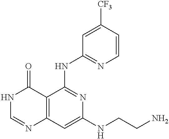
C12=C(C=C(NCCN)N=C1NC1=NC=CC([CF3])=C1)N=CNC2=O
